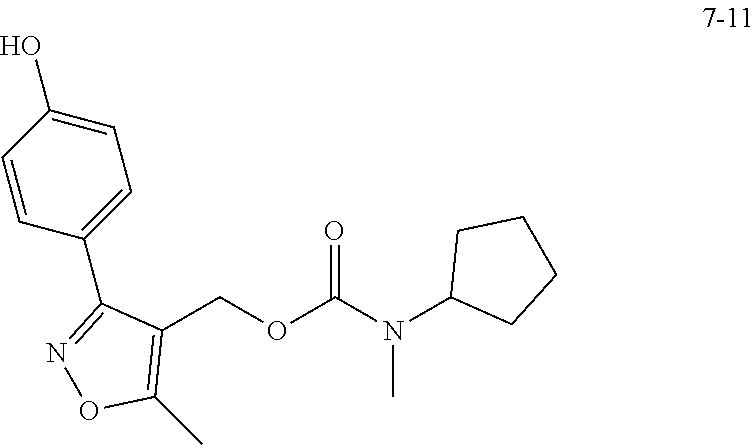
C1(COC(N(C2CCCC2)C)=O)=C(C)ON=C1C1=CC=C(O)C=C1
